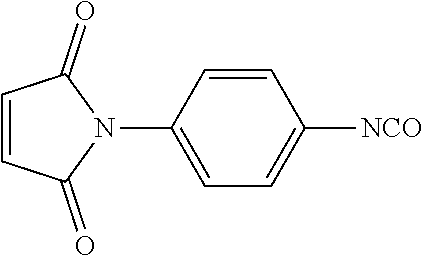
C1=C(N2C(=O)C=CC2=O)C=CC([NCO])=C1
